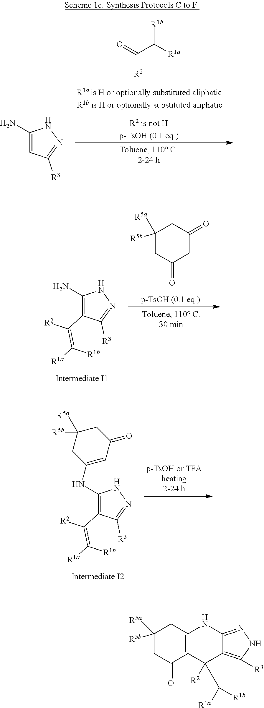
C1([R5b])([R5a])CC(=O)C2=C(C1)NC1=NNC([R3])=C1C2([R2])C([R1a])[R1b].[R1b]C([R1a])C(=O)[R2].C1(N)=CC([R3])=NN1.C1(N)=C(C(=C([R1b])[R1a])[R2])C([R3])=NN1.C1([R5b])([R5a])CC(=O)CC(=O)C1.C1(NC2=CC(=O)CC([R5b])([R5a])C2)=C(C(=C([R1b])[R1a])[R2])C([R3])=NN1
